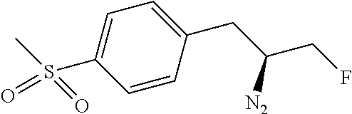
C1=CC(CC(CF)[N2])=CC=C1S(C)(=O)=O
